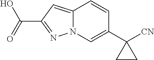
N1=C(C(O)=O)C=C2N1C=C(C1([CN])CC1)C=C2
